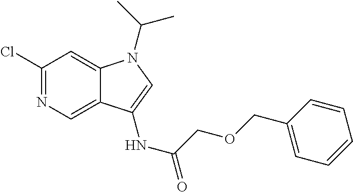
ClC1=NC=C2C(=C1)N(C(C)C)C=C2NC(=O)COCC1=CC=CC=C1
